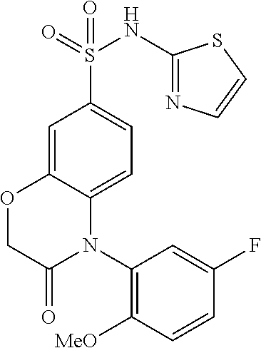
C1=C2C(=CC=C1S(=O)(=O)NC1=NC=CS1)N(C1=C([MeO])C=CC(F)=C1)C(=O)CO2
